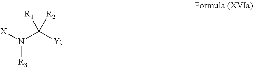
N([R3])(C([Y])([R1])[R2])[X]
